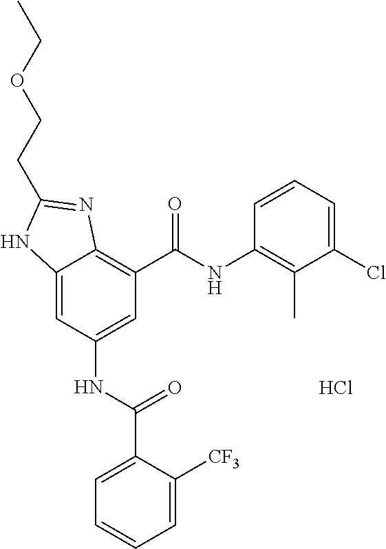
C12=CC(NC(C3=CC=CC=C3[CF3])=O)=CC(C(=O)NC3=C(C)C(Cl)=CC=C3)=C1N=C(CCOCC)N2.Cl
